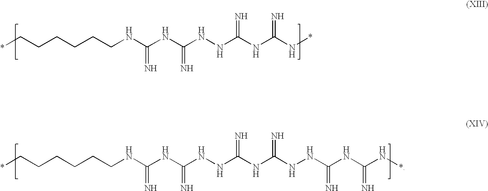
*CCCCCCNC(NC(NNC(NC(N*)=N)=N)=N)=N.*CCCCCCNC(NC(NNC(NC(NNC(NC(N*)=N)=N)=N)=N)=N)=N
